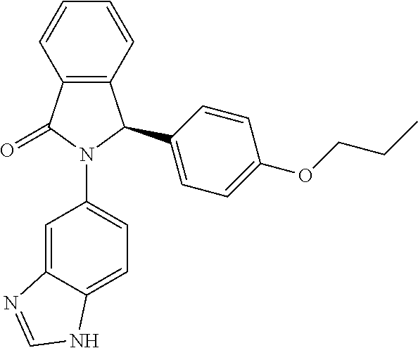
C12=C(C=CC=C1)C(C1=CC=C(OCCC)C=C1)N(C1=CC=C3C(=C1)N=CN3)C2=O
